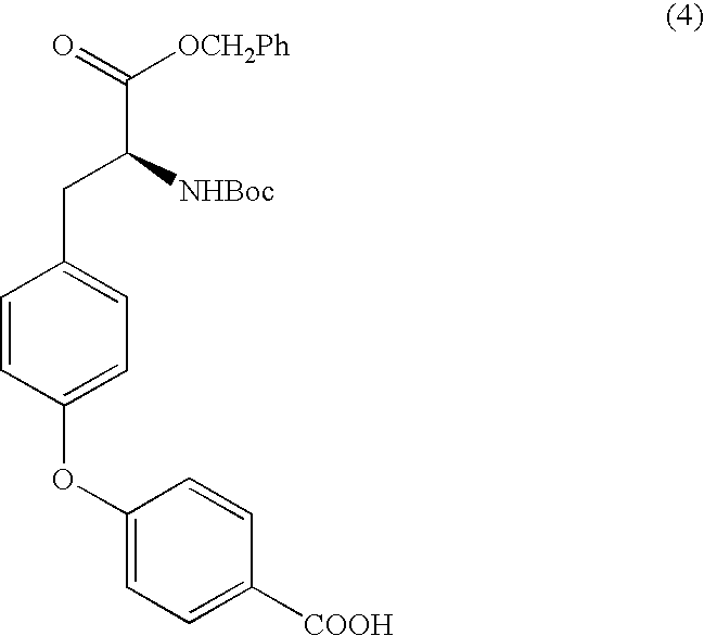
C1=CC(OC2=CC=C([COOH])C=C2)=CC=C1CC(C([OCH2Ph])=O)[NHBoc]
